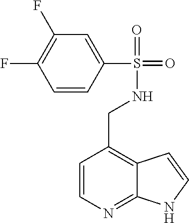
C1=CC(S(=O)(=O)NCC2=C3C(=NC=C2)NC=C3)=CC(F)=C1F
